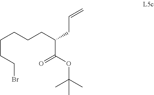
C(CCBr)CCCC(C(=O)OC(C)(C)C)CC=C
